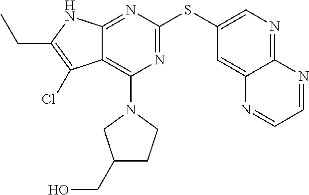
N1=C(SC2=CN=C3C(=C2)N=CC=N3)N=C2C(=C1N1CC(CO)CC1)C(Cl)=C(CC)N2
